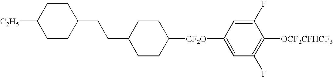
C1CC(CCC2CCC([C2H5])CC2)CCC1[CF2O]C1=CC(F)=C([OCF2CFHCF3])C(F)=C1
